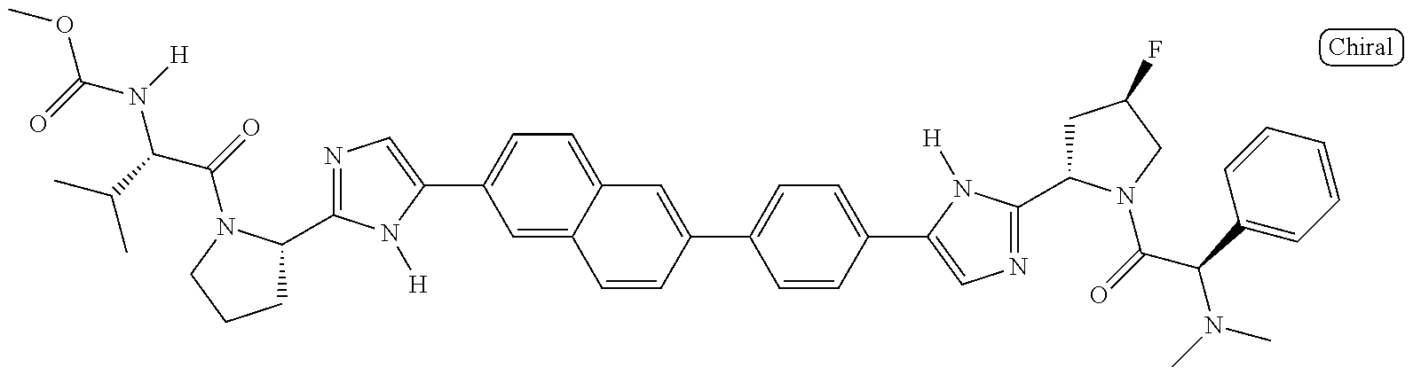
COC(=O)N([H])C(C(C)C)C(=O)N1C(C2=NC=C(C3=CC=C4C(=C3)C=CC(C3=CC=C(C5=CN=C(C6CC(F)CN6C(=O)C(C6=CC=CC=C6)N(C)C)N5[H])C=C3)=C4)N2[H])CCC1
